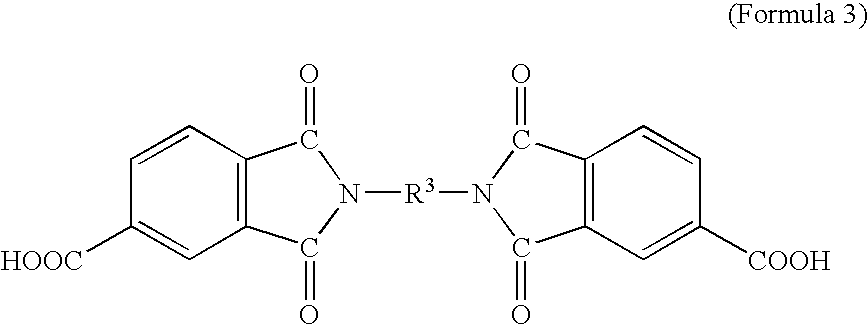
C12=C(C=CC([HOOC])=C1)C(=O)N([R3]N1C(=O)C3=C(C1=O)C=CC([COOH])=C3)C2=O
